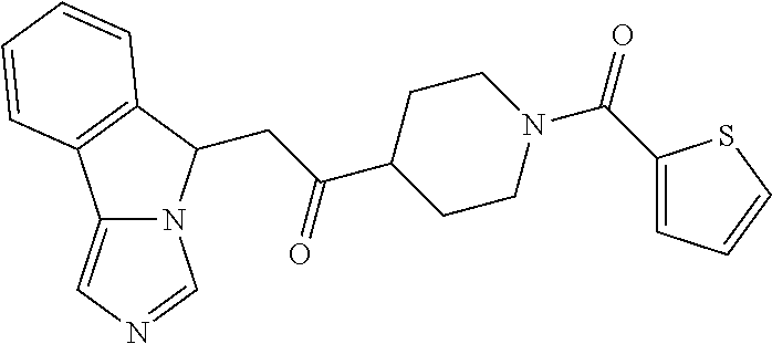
C12=CN=CN1C(CC(=O)C1CCN(C(C3=CC=CS3)=O)CC1)C1=C2C=CC=C1
